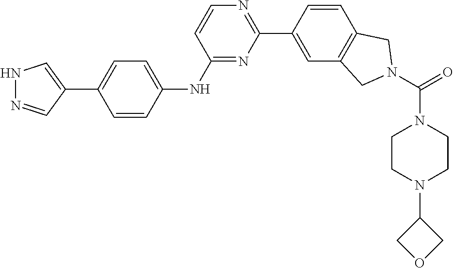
N1N=CC(C2=CC=C(NC3=NC(C4=CC5=C(C=C4)CN(C(=O)N4CCN(C6COC6)CC4)C5)=NC=C3)C=C2)=C1
